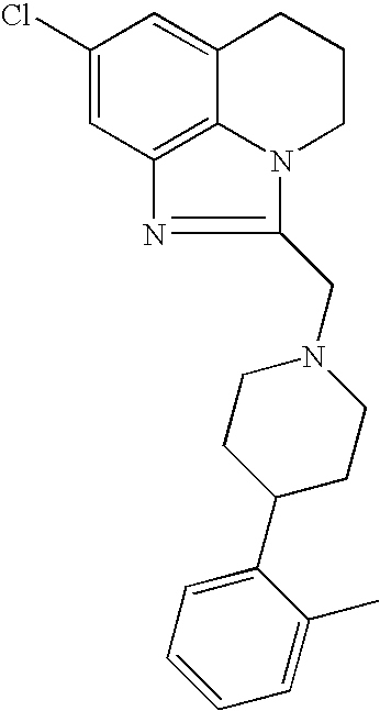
C1(Cl)=CC2=C3C(=C1)CCCN3C(CN1CCC(C3=CC=CC=C3C)CC1)=N2
